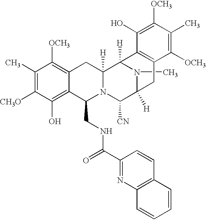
N1=C(C(NCC2C3=C(O)C([CH3O])=C(C)C([OCH3])=C3CC3([H])N2C([CN])C2([H])N(C)C3([H])C3=C(C2)C([OCH3])=C(C)C([OCH3])=C3O)=O)C=CC2=C1C=CC=C2
